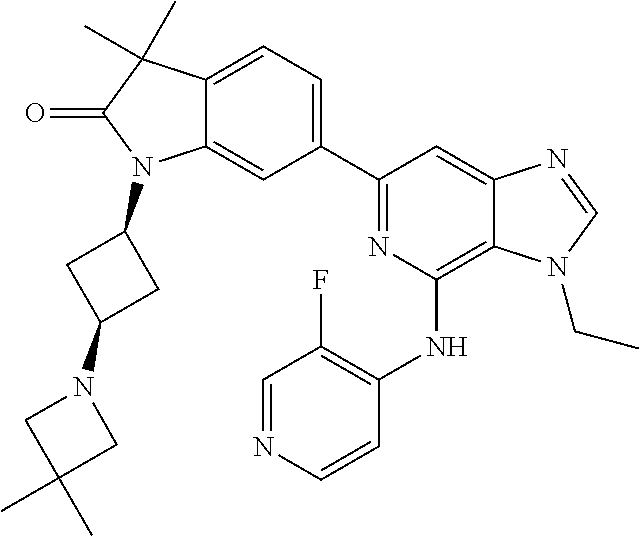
C12=CC=C(C3=NC(NC4=C(F)C=NC=C4)=C4C(=C3)N=CN4CC)C=C1N(C1CC(N3CC(C)(C)C3)C1)C(=O)C2(C)C
